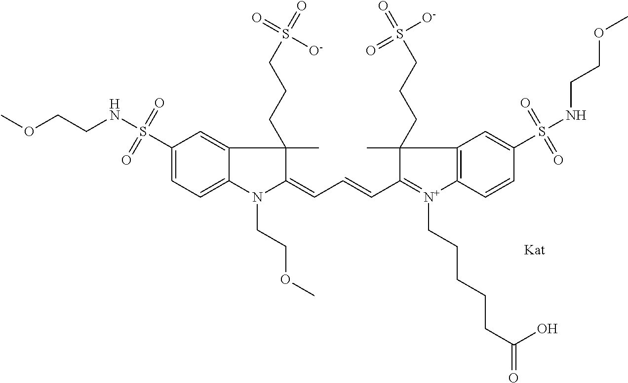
C1(S(=O)(=O)NCCOC)=CC=C2C(=C1)C(C)(CCCS(=O)([O-])=O)C(=CC=CC1=[N+](CCCCCC(=O)O)C3=C(C=C(S(=O)(=O)NCCOC)C=C3)C1(C)CCCS([O-])(=O)=O)N2CCOC
